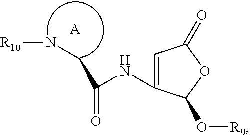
C1=C(NC(CN[R10])=O)C(O[R9])OC1=O.[A]
